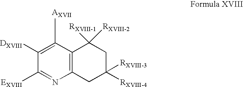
C1([AXVII])=C([DXVIII])C([EXVIII])=NC2=C1C([RXVIII-1])([RXVIII-2])CC([RXVIII-4])([RXVIII-3])C2
